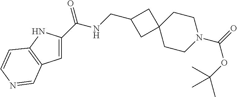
C(NCC1CC2(CCN(C(=O)OC(C)(C)C)CC2)C1)(=O)C1=CC2=C(N1)C=CN=C2
